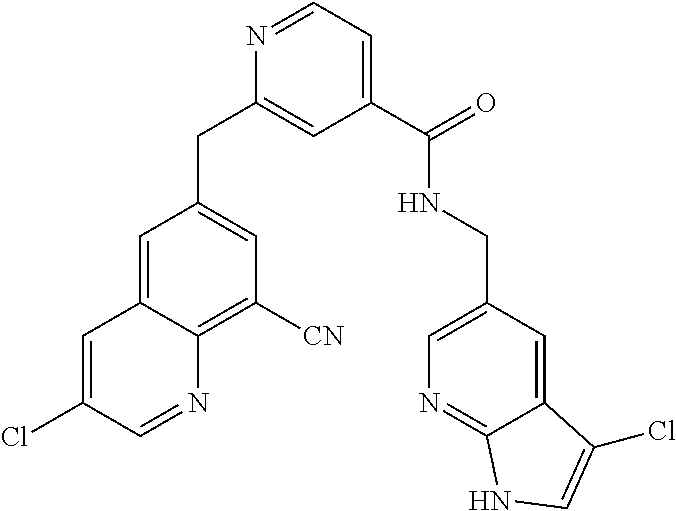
C1=C2C(=C([CN])C=C1CC1=CC(C(=O)NCC3=CN=C4C(=C3)C(Cl)=CN4)=CC=N1)N=CC(Cl)=C2
